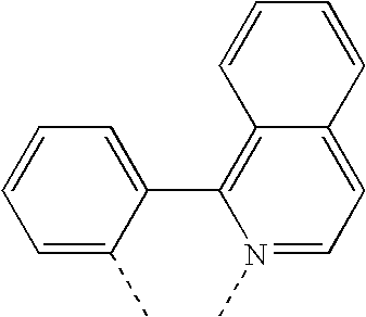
N1(C)=CC=C2C(=C1C1=CC=CC=C1C)C=CC=C2
